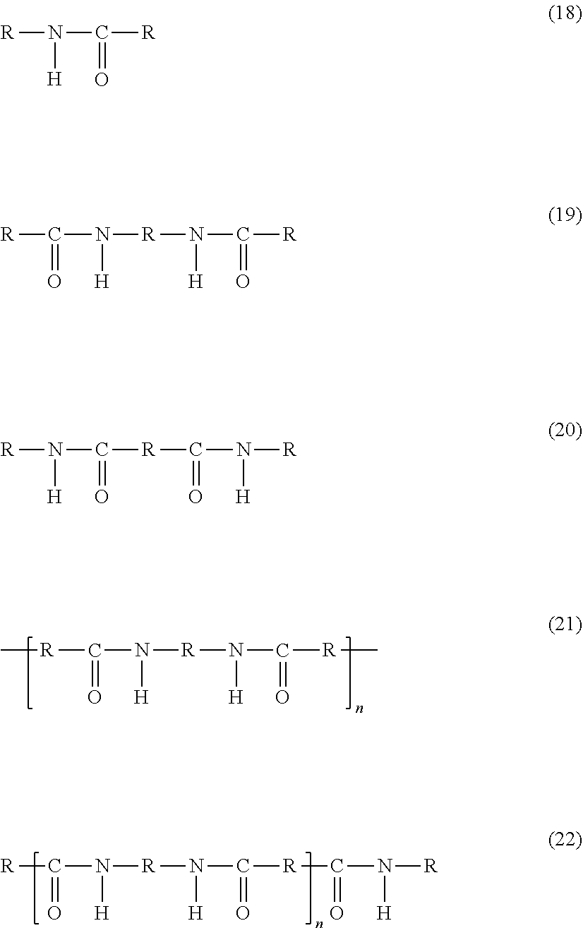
[R](C(N([R]N(C([R]C)=O)[H])[H])=O)C.[R]C(N([H])[R]N(C([R]C(N([R])[H])=O)=O)[H])=O.[R]N(C(=O)[R])[H].[R]C(N([R]N(C(=O)[R])[H])[H])=O.[R]N(C([R]C(N([H])[R])=O)=O)[H]
